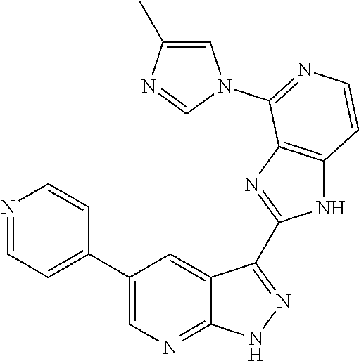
N1=CC=C(C2=CN=C3C(=C2)C(C2=NC4=C(N2)C=CN=C4N2C=C(C)N=C2)=N[N H]3)C=C1
